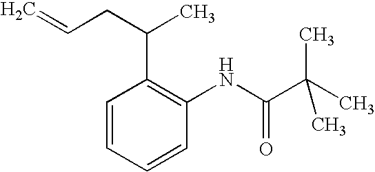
C1=CC=CC(NC(C(C)(C)C)=O)=C1C(CC=C)C
